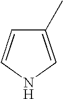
C1(C)=CNC=C1
